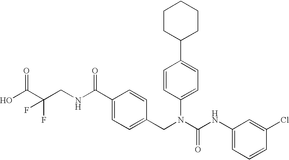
OC(C(CNC(C1=CC=C(CN(C(NC2=CC=CC(Cl)=C2)=O)C2=CC=C(C3CCCCC3)C=C2)C=C1)=O)(F)F)=O
